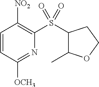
C1=CC([OCH3])=NC(S(=O)(=O)C2C(C)OCC2)=C1[NO2]
